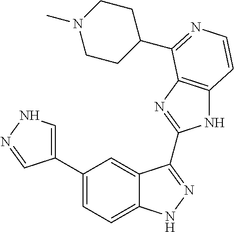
C1(C2=CC=C3C(=C2)C(C2=NC4=C(N2)C=CN=C4C2CCN(C)CC2)=NN3)=CNN=C1
